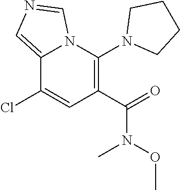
C12=CN=CN1C(N1CCCC1)=C(C(N(OC)C)=O)C=C2Cl
